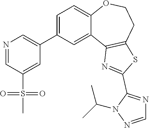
C1=C(C2=CN=CC(S(C)(=O)=O)=C2)C=C2C(=C1)OCCC1=C2N=C(C2=NC=NN2C(C)C)S1
